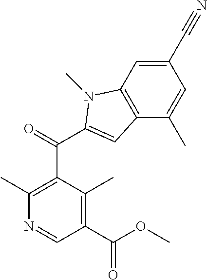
C1(C#N)=CC2=C(C(C)=C1)C=C(C(C1=C(C)N=CC(C(OC)=O)=C1C)=O)N2C
